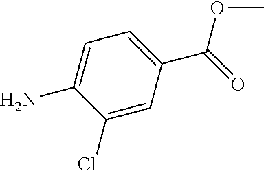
C1(Cl)=CC(C(=O)OC)=CC=C1N
